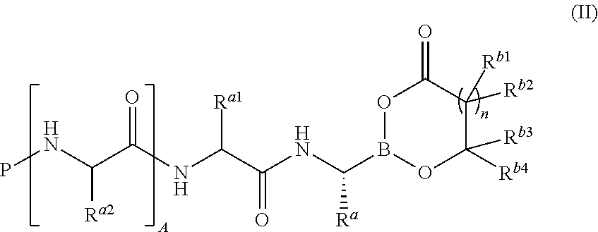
PNC(C(NC(C(NC(B1OC([Rb3])([Rb4])C([Rb2])([Rb1])C(=O)O1)[Ra])=O)[Ra1])=O)[Ra2]
